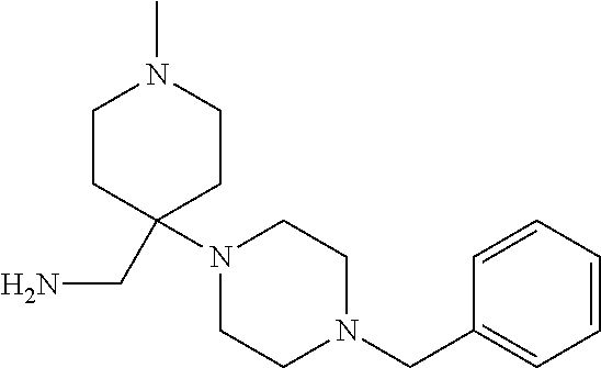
C1CC(CN)(N2CCN(CC3=CC=CC=C3)CC2)CCN1C
